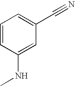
C1=CC(NC)=CC(C#N)=C1
